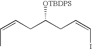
C(CC(CC=CI)[OTBDPS])=CC
